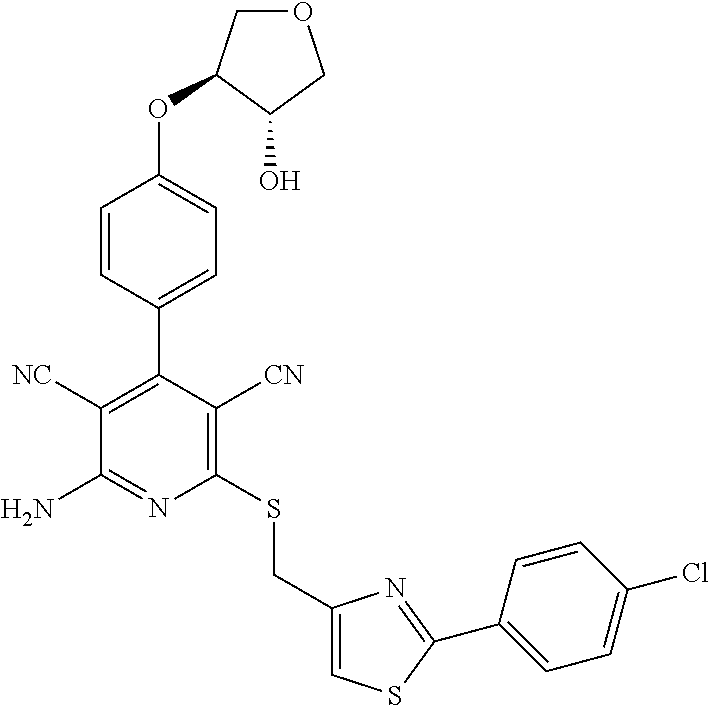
C1(C2=C([NC])C(N)=NC(SCC3=CSC(C4=CC=C(Cl)C=C4)=N3)=C2[CN])=CC=C(OC2COCC2O)C=C1
